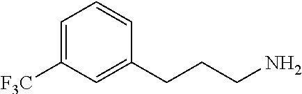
C1=C([F3C])C=C(CCCN)C=C1
